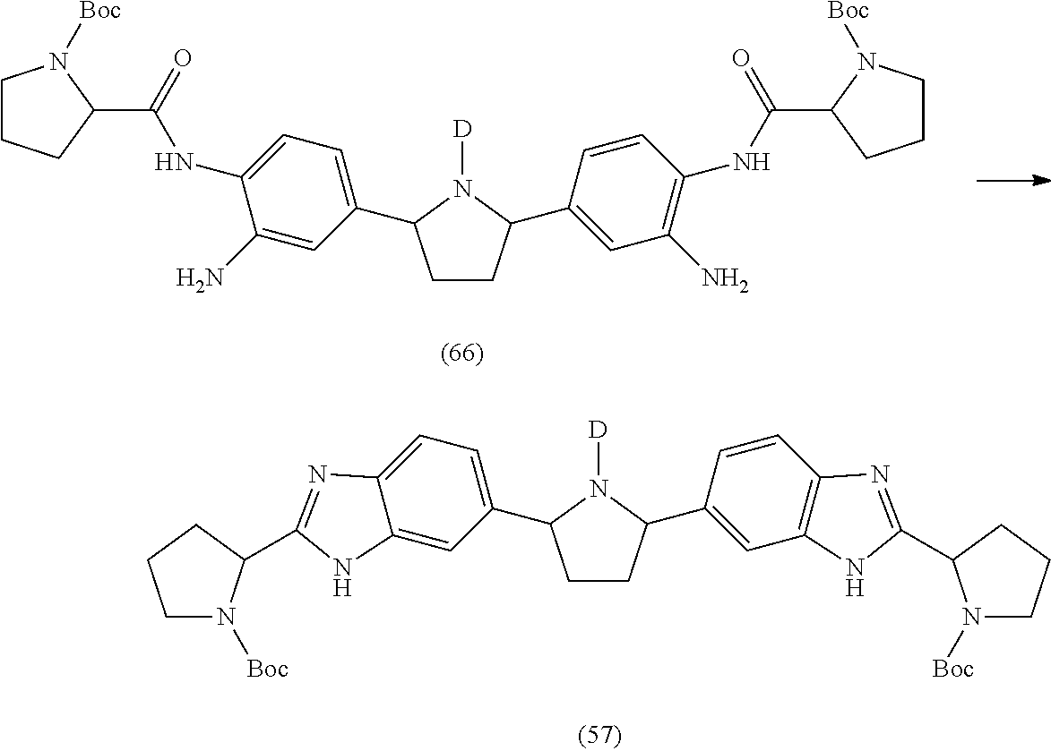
C1CC(C2=CC(N)=C(NC(=O)C3N([Boc])CCC3)C=C2)N([D])C1C1=CC=C(NC(=O)C2CCCN2[Boc])C(N)=C1.C1CC(C2=CC3=C(C=C2)N=C(C2N([Boc])CCC2)N3)N([D])C1C1=CC=C2C(=C1)NC(C1N([Boc])CCC1)=N2
